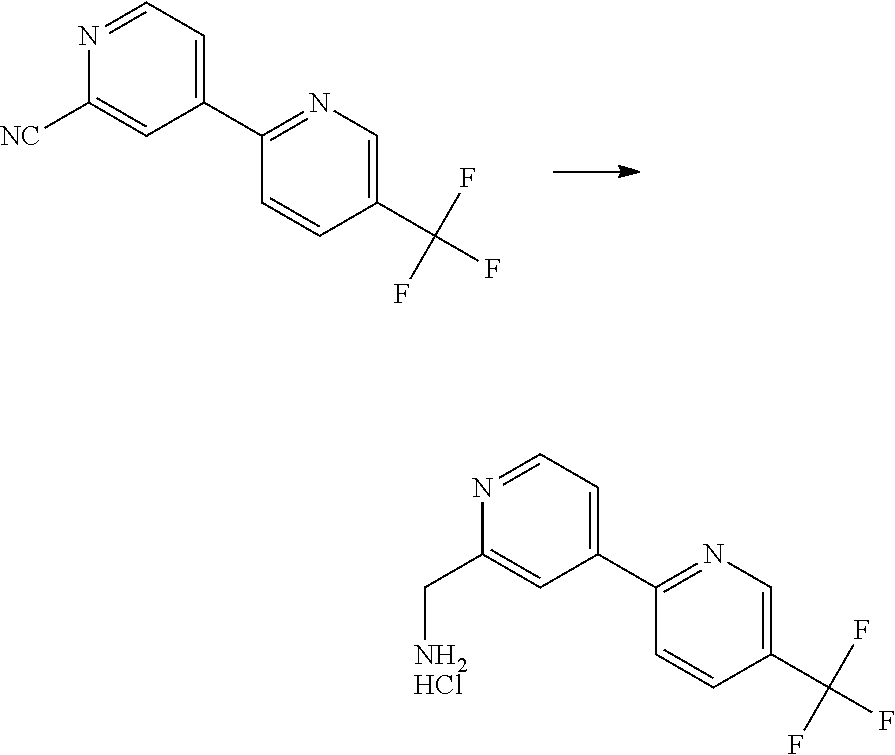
C1(C(F)(F)F)=CN=C(C2=CC=NC([NC])=C2)C=C1.C1(C(F)(F)F)=CN=C(C2=CC=NC(C[NH2HCl])=C2)C=C1
